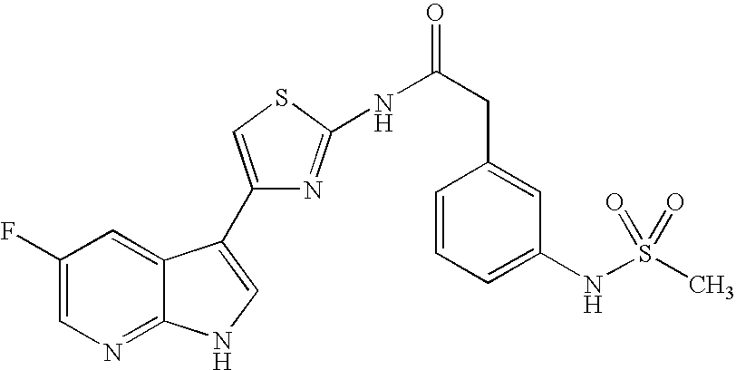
C1(F)=CN=C2C(=C1)C(C1=CSC(NC(CC3=CC(NS(C)(=O)=O)=CC=C3)=O)=N1)=CN2
